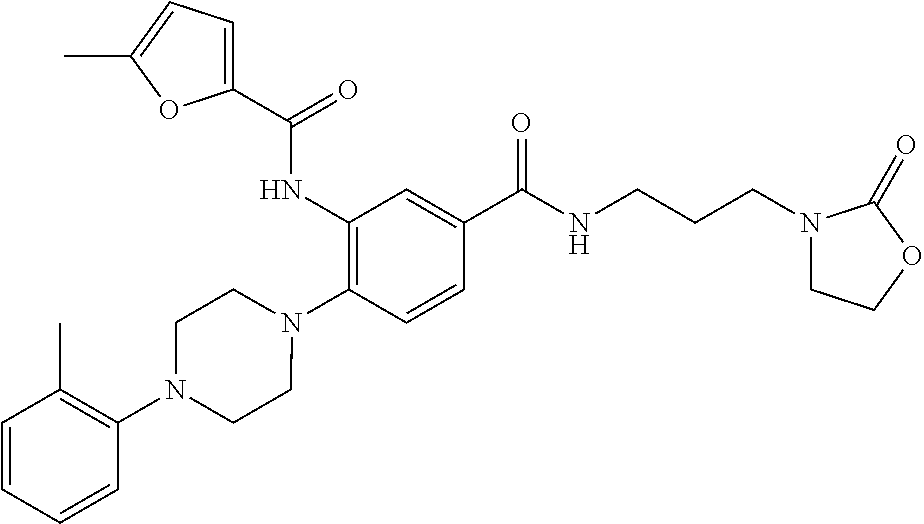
C1(NC(=O)C2=CC=C(C)O2)=C(N2CCN(C3=C(C)C=CC=C3)CC2)C=CC(C(NCCCN2CCOC2=O)=O)=C1
